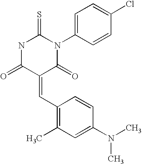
O=C1C(=CC2=C(C)C=C(N(C)C)C=C2)C(=O)N(C2=CC=C(Cl)C=C2)C(=S)N1
